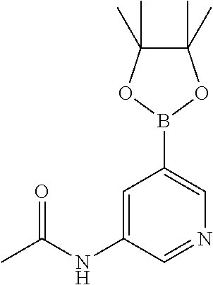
CC(NC1=CC(B2OC(C)(C)C(C)(C)O2)=CN=C1)=O
